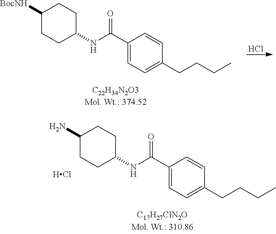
NC1CCC(NC(C2=CC=C(CCCC)C=C2)=O)CC1.[HCl].Cl.[BocNH]C1CCC(NC(C2=CC=C(CCCC)C=C2)=O)CC1
